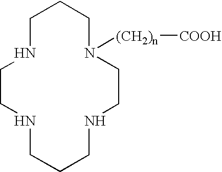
N1([(CH2)n][COOH])CCCNCCNCCCNCC1
